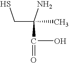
C(C(N)(C(O)=O)C)S
